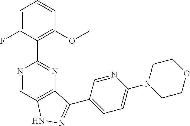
C1=C(F)C(C2=NC3=C(C=N2)NN=C3C2=CC=C(N3CCOCC3)N=C2)=C(OC)C=C1
